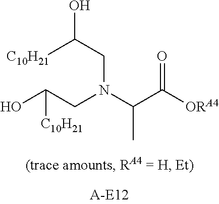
C(N(C(C(=O)[ORA4])C)CC(O)[C10H21])C([C10H21])O
